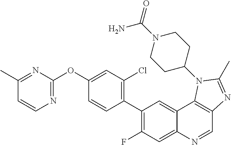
C1(C)=NC(OC2=CC(Cl)=C(C3=C(F)C=C4C(=C3)C3=C(C=N4)N=C(C)N3C3CCN(C(=O)N)CC3)C=C2)=NC=C1
